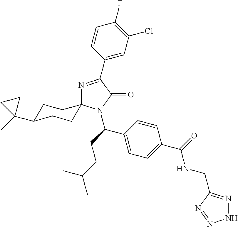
N1=C(C2=CC(Cl)=C(F)C=C2)C(=O)N(C(CCC(C)C)C2=CC=C(C(=O)NCC3=NNN=N3)C=C2)C12CCC(C1(C)CC1)CC2
